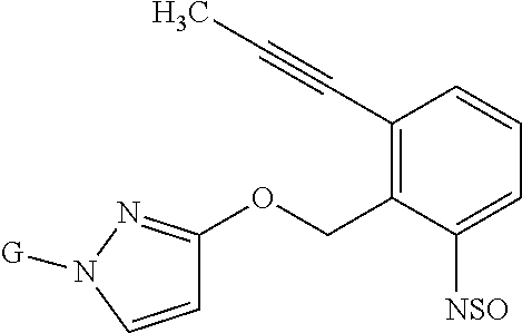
C1=CN([G])N=C1OCC1=C(C#CC)C=CC=C1[NSO]
